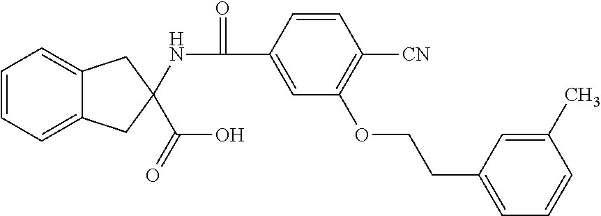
C1=CC(C(=O)NC2(C(O)=O)CC3=CC=CC=C3C2)=CC(OCCC2=CC=CC(C)=C2)=C1[CN]
